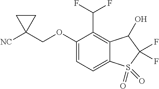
O(CC1([NC])CC1)C1=CC=C2C(=C1C(F)F)C(O)C(F)(F)S2(=O)=O
